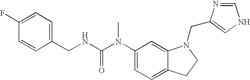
C1(N(C(NCC2=CC=C(F)C=C2)=O)C)=CC=C2C(=C1)N(CC1=CNC=N1)CC2
